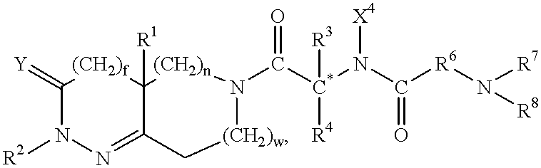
C1(=[Y])N([R2])N=C2C([R1])([(CH2)f]1)[(CH2)n]N(C([C*](N(C([R6]N([R7])[R8])=O)[X4])([R3])[R4])=O)[(CH2)w]C2
